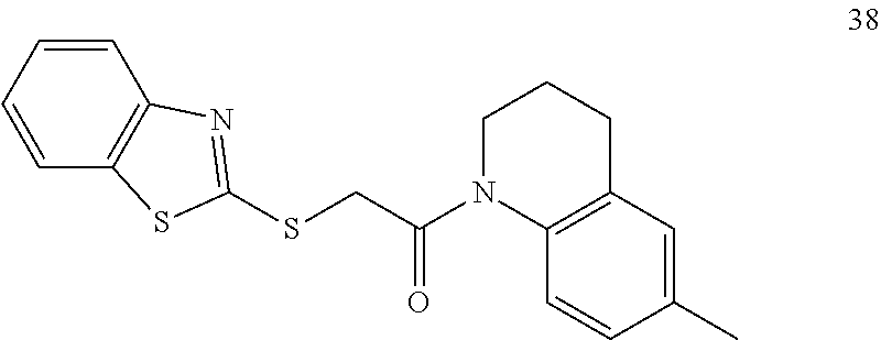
C1=CC2=C(C=C1)N=C(SCC(=O)N1C3=C(CCC1)C=C(C)C=C3)S2
